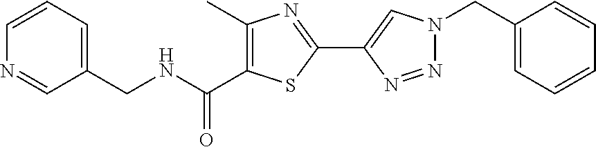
C1(C2=CN(CC3=CC=CC=C3)N=N2)=NC(C)=C(C(=O)NCC2=CC=CN=C2)S1
